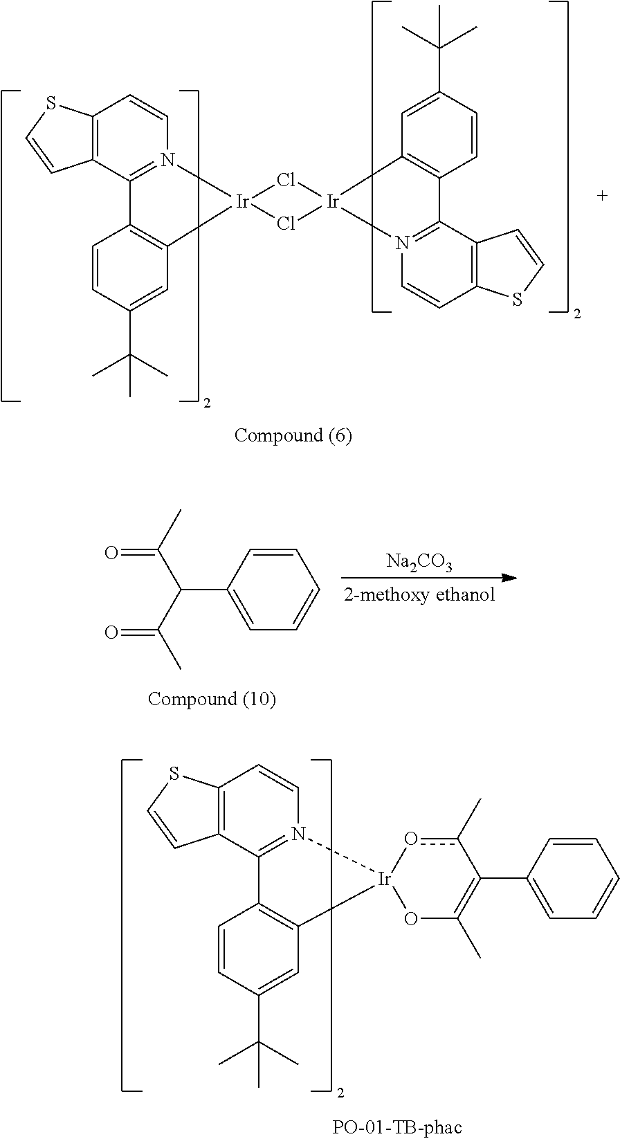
O=C(C(C(=O)C)C1=CC=CC=C1)C.[Na2CO3].C1=CC(C(C)(C)C)=CC2=C1C1=N(C=CC3=C1C=CS3)[Ir]21Cl[Ir]2(Cl1)C1=C(C=CC(C(C)(C)C)=C1)C1=N2C=CC2=C1C=CS2.C1=CC(C(C)(C)C)=CC2=C1C1=N(C=CC3=C1C=CS3)[Ir]21OC(C)=C(C2=CC=CC=C2)c(C)o1
